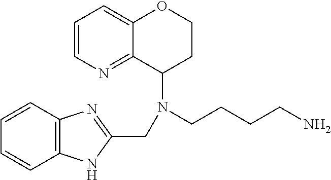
C12=C(C=CC=C1)N=C(CN(CCCCN)C1CCOC3=CC=CN=C13)N2
